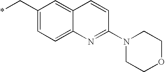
C1(C*)=CC=C2C(=C1)C=CC(N1CCOCC1)=N2
